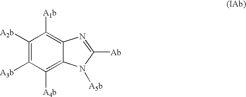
C1([A2b])=C([A3b])C([A4b])=C2C(=C1[A1b])N=C([Ab])N2[A5b]
